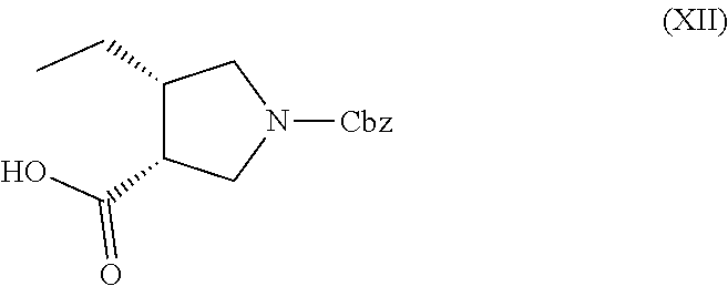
C1(CC)C(C(=O)O)CN([Cbz])C1
